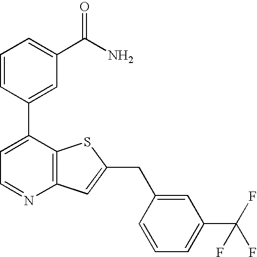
C1=CC(C2=CC=NC3=C2SC(CC2=CC(C(F)(F)F)=CC=C2)=C3)=CC(C(N)=O)=C1
